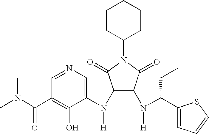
C1(N(C2=CN=CC(C(N(C)C)=O)=C2O)[H])=C(N(C(C2=CC=CS2)CC)[H])C(=O)N(C2CCCCC2)C1=O
